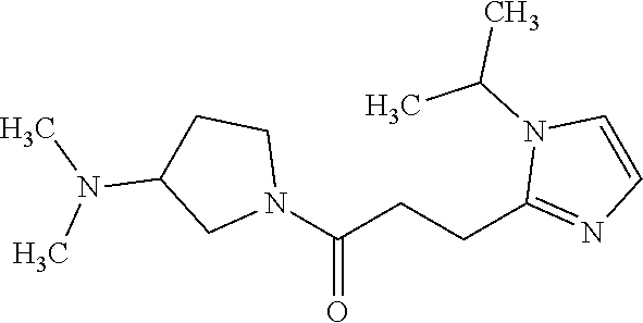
N1(C(CCC2=NC=CN2C(C)C)=O)CCC(N(C)C)C1
